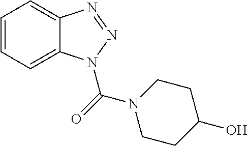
C1=CC=C2C(=C1)N=NN2C(=O)N1CCC(O)CC1
